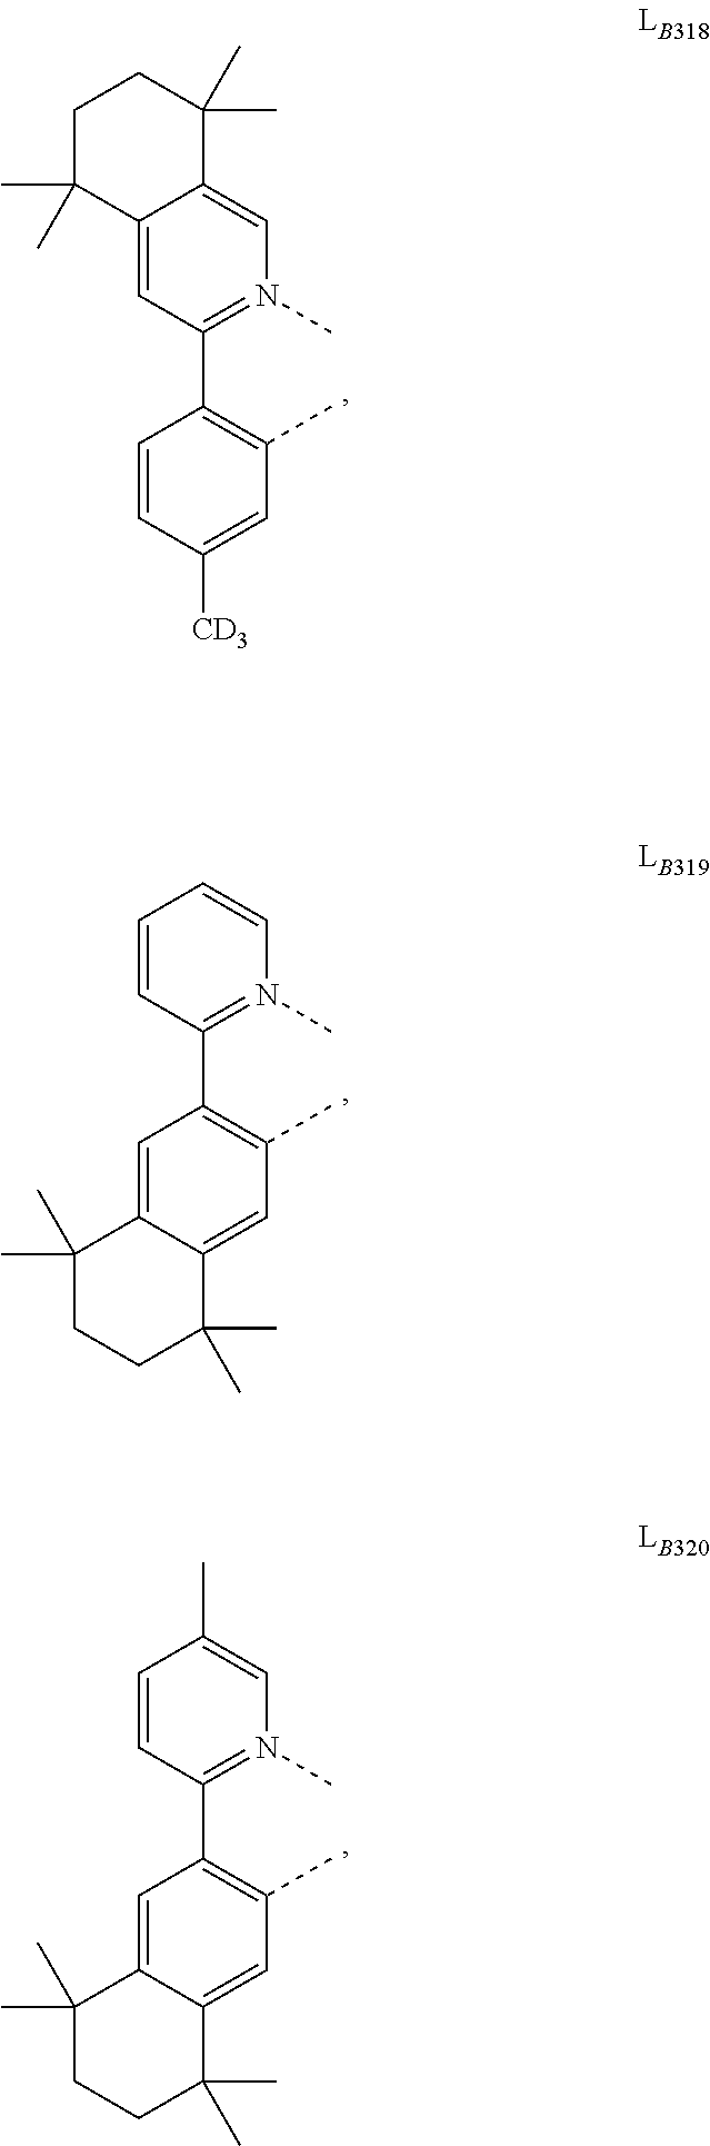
C1(C2=C(C)C=C([CD3])C=C2)=N(C)C=C2C(=C1)C(C)(C)CCC2(C)C.C1(C2=C(C)C=C3C(=C2)C(C)(C)CCC3(C)C)=N(C)C=CC=C1.C1(C2=C(C)C=C3C(=C2)C(C)(C)CCC3(C)C)=N(C)C=C(C)C=C1
